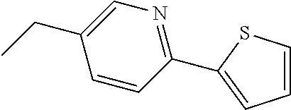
C1=CSC(C2=NC=C(CC)C=C2)=C1
